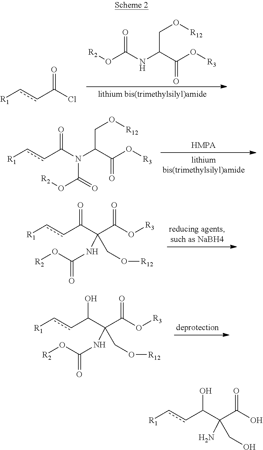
c(C(N(C(C(O[R3])=O)CO[R12])C(=O)O[R2])=O)c[R1].c(C(C(C(O)=O)(N)CO)O)c[R1].[R1]ccC(Cl)=O.O(C(NC(C(O[R3])=O)CO[R12])=O)[R2].c(C(C(C(O[R3])=O)(NC(O[R2])=O)CO[R12])=O)c[R1].c(C(C(C(O[R3])=O)(NC(O[R2])=O)CO[R12])O)c[R1]
